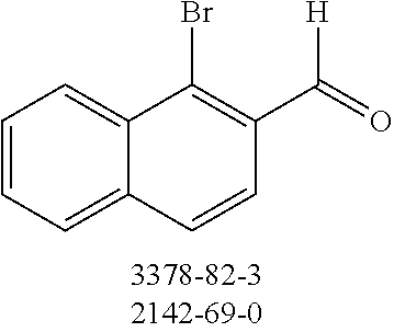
C12=CC=CC=C1C=CC(C([H])=O)=C2Br
